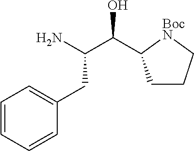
C1=CC=CC(CC(C(O)C2CCC[BocN]2)N)=C1
